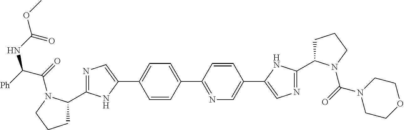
C1C(C2=NC=C(C3=CC=C(C4=NC=C(C5=CN=C(C6CCCN6C(=O)N6CCOCC6)N5)C=C4)C=C3)N2)N(C(=O)C([Ph])NC(OC)=O)CC1
